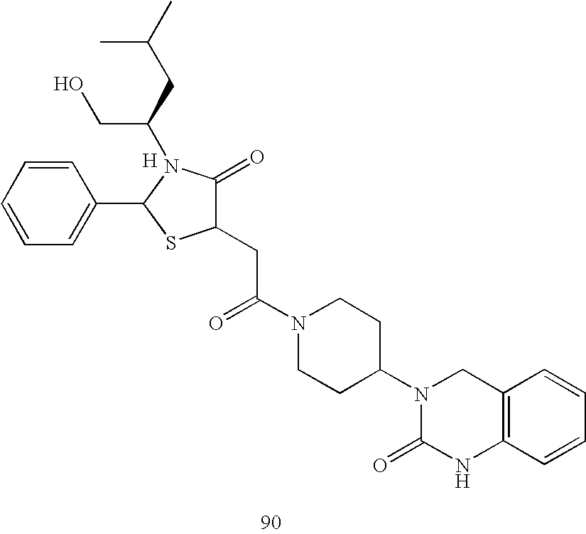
C1(CC(=O)N2CCC(N3C(=O)NC4=C(C3)C=CC=C4)CC2)C(=O)N(C(CO)CC(C)C)C(C2=CC=CC=C2)S1.[H]
